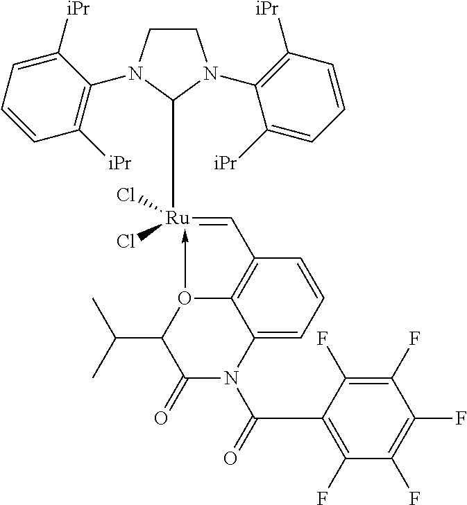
C1CN(C2=C([iPr])C=CC=C2[iPr])C([Ru]2(Cl)(Cl)-O3C4=C(C=2)C=CC=C4N(C(C2=C(F)C(F)=C(F)C(F)=C2F)=O)C(=O)C3C(C)C)N1C1=C([iPr])C=CC=C1[iPr]
